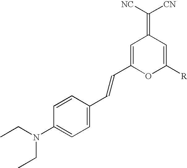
C(C1=CC(=C([NC])[CN])C=C([R])O1)=CC1=CC=C(N(CC)CC)C=C1
